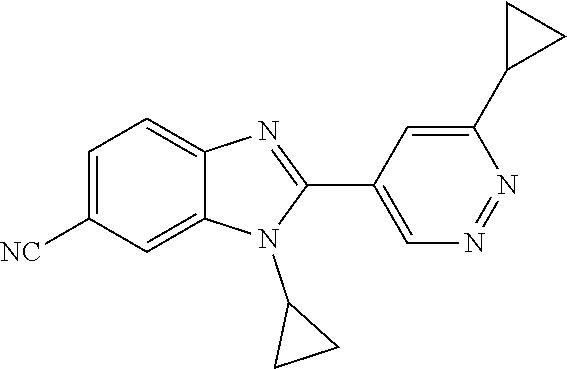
C1=C([NC])C=C2C(=C1)N=C(C1=CN=NC(C3CC3)=C1)N2C1CC1
